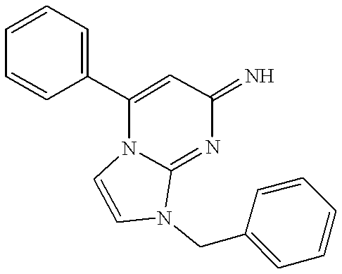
C1=CN2C(=NC(=N)C=C2C2=CC=CC=C2)N1CC1=CC=CC=C1
